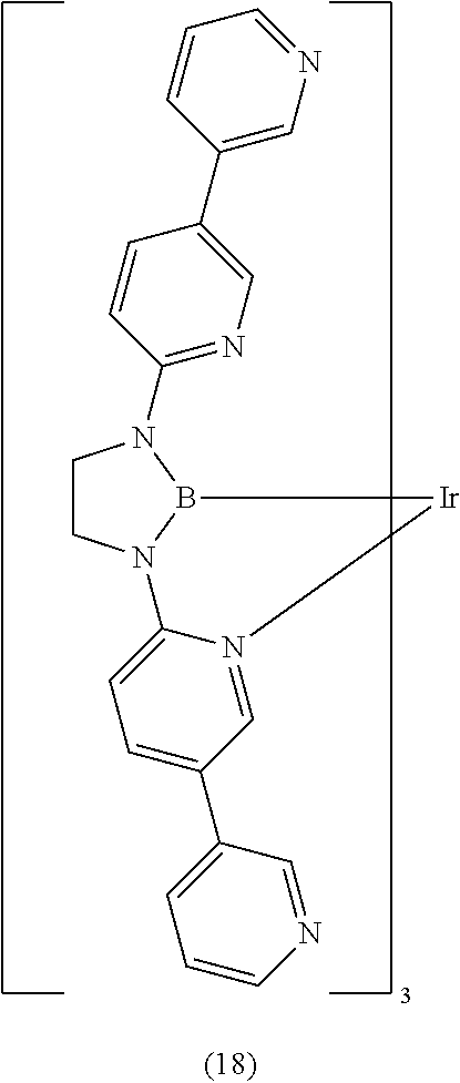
C1CN2B(N1C1=NC=C(C3=CN=CC=C3)C=C1)[Ir]N1=CC(C3=CC=CN=C3)=CC=C21
